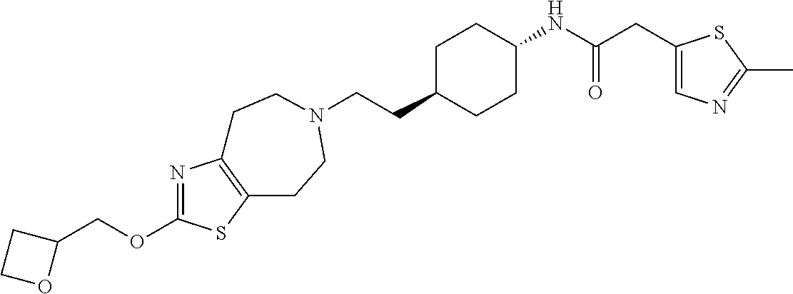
C(CC1CCC(NC(CC2=CN=C(C)S2)=O)CC1)N1CCC2=C(N=C(OCC3CCO3)S2)CC1
